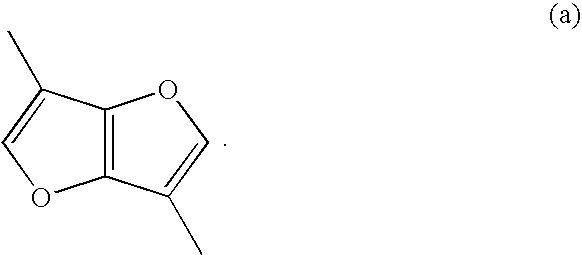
C12=C(C(C)=CO1)OC=C2C
